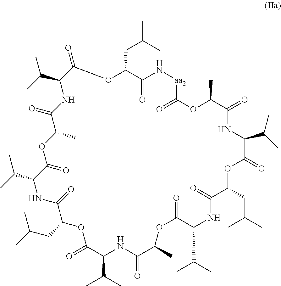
O=C1C(C(C)C)NC(=O)C(C)OC(=O)C(C(C)C)NC(=O)C(CC(C)C)OC(=O)C(C(C)C)NC(=O)C(C)OC(=O)C(C(C)C)NC(=O)C(CC(C)C)OC(=O)C(C(C)C)NC(=O)C(C)OC(=O)[aa2]NC(=O)C(CC(C)C)O1
